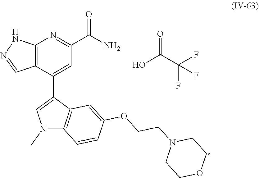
C12=C(C(C3=CN(C)C4=C3C=C(OCCN3CCOCC3)C=C4)=CC(C(N)=O)=N1)C=NN2.OC(C(F)(F)F)=O
